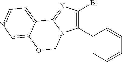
C1(C2=CC=CC=C2)=C(Br)N=C2N1COC1=CN=CC=C21
